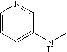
C1=CC=C(NC)C=N1
